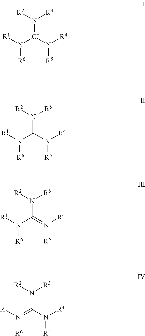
[R1]N([C+](N([R4])[R5])N([R2])[R3])[R6].[R1]N(C(N([R4])[R5])=[N+]([R2])[R3])[R6].[R1]N(C(=[N+]([R4])[R5])N([R2])[R3])[R6].[R1][N+](=C(N([R4])[R5])N([R2])[R3])[R6]
